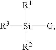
[R3][Si]([G])([R1])[R2]
